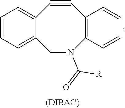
C12=CC=CC=C1CN(C(=O)[R])C1=C(C#C2)C=CC=C1
